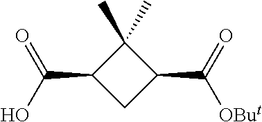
C1(C)(C)C(C(O)=O)CC1C(=O)[OBut]
